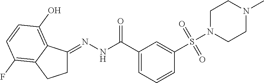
C1C(=NNC(C2=CC=CC(S(N3CCN(C)CC3)(=O)=O)=C2)=O)C2=C(O)C=CC(F)=C2C1
